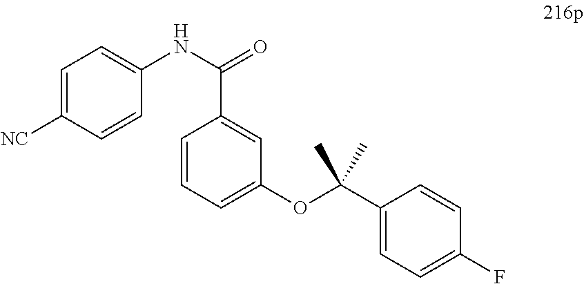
C1=C([NC])C=CC(NC(=O)C2=CC(OC(C3=CC=C(F)C=C3)(C)C)=CC=C2)=C1
